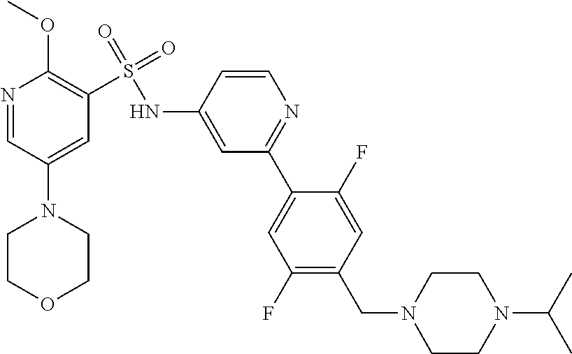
N1=CC(N2CCOCC2)=CC(S(=O)(NC2=CC(C3=CC(F)=C(CN4CCN(C(C)C)CC4)C=C3F)=NC=C2)=O)=C1OC
